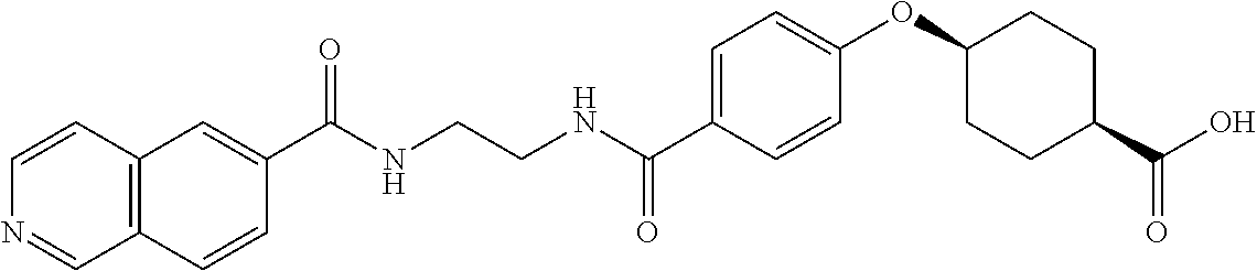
C(NCCNC(C1=CC=C(OC2CCC(C(O)=O)CC2)C=C1)=O)(=O)C1=CC2=C(C=C1)C=NC=C2
